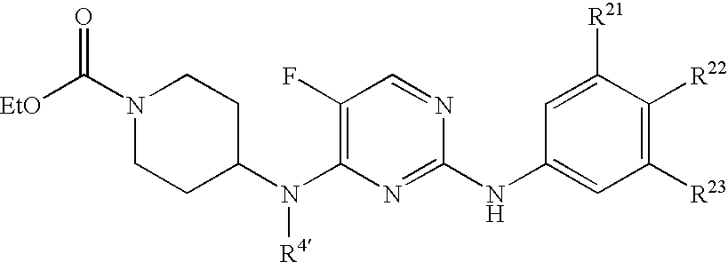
C1(F)=C(N(C2CCN(C([EtO])=O)CC2)[R4])N=C(NC2=CC([R23])=C([R22])C([R21])=C2)N=C1
